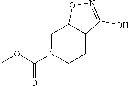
C1N(C(OC)=O)CCC2C1ON=C2O
